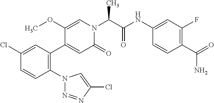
C1(Cl)=CC(C2=CC(=O)N(C(C(NC3=CC(F)=C(C(=O)N)C=C3)=O)C)C=C2OC)=C(N2N=NC(Cl)=C2)C=C1
